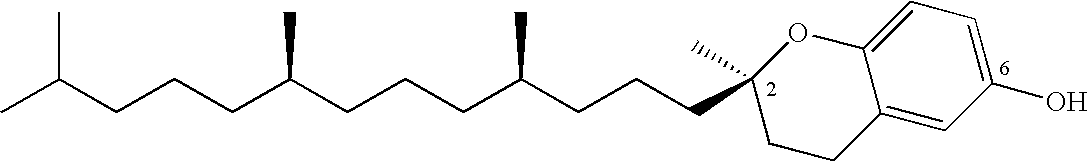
CC(CCCC(CCCC(CCCC1(C)OC2=CC=C(O)C=C2CC1)C)C)C
